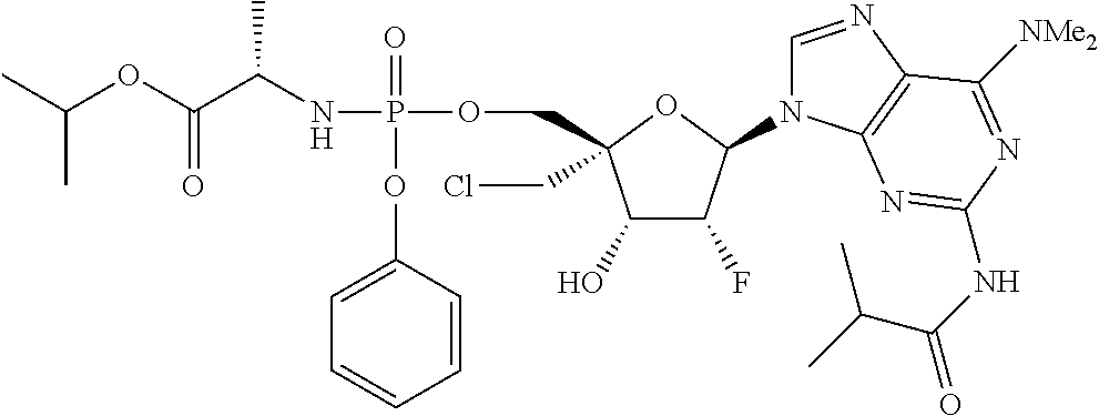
P(NC(C(OC(C)C)=O)C)(=O)(OC1=CC=CC=C1)OCC1(CCl)C(O)C(F)C(N2C=NC3=C2N=C(NC(=O)C(C)C)N=C3[NMe2])O1
